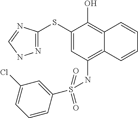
C1(SC2=NNC=N2)=CC(NS(=O)(=O)C2=CC(Cl)=CC=C2)=C2C(=C1O)C=CC=C2
